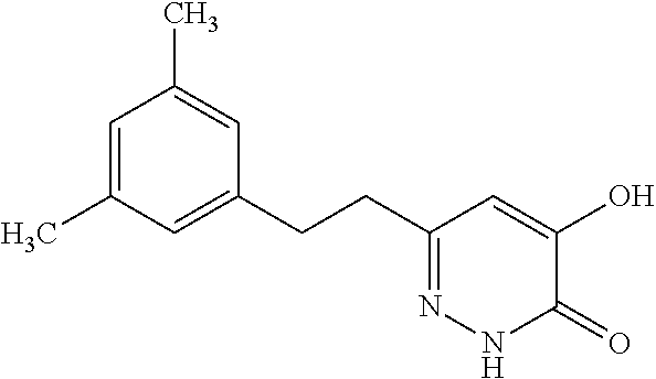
C1=C(C)C=C(CCC2=NNC(=O)C(O)=C2)C=C1C
